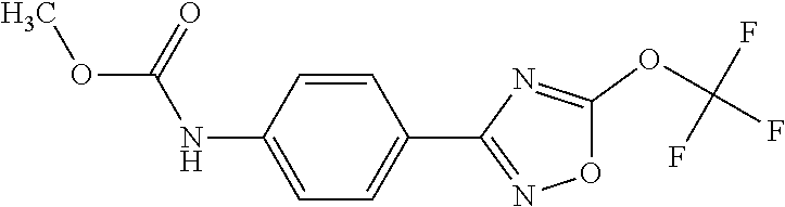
C1=CC(NC(OC)=O)=CC=C1C1=NOC(OC(F)(F)F)=N1
